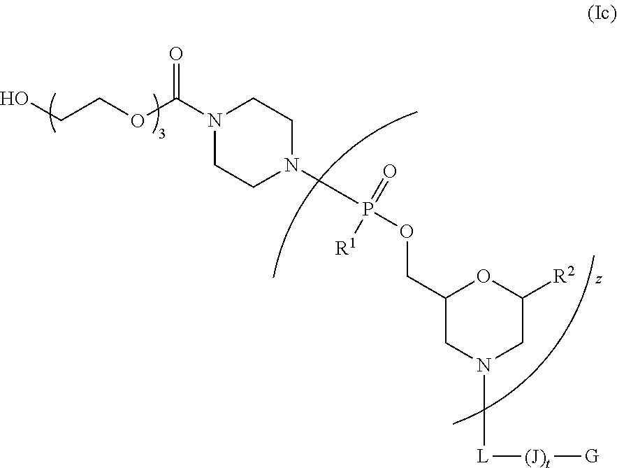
C1(COP(=O)([R1])N2CCN(C(OCCO)=O)CC2)CN([L][(J)t][G])CC([R2])O1
